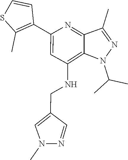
C(C)(C)N1C2=C(NCC3=CN(C)N=C3)C=C(C3=C(C)SC=C3)N=C2C(C)=N1
